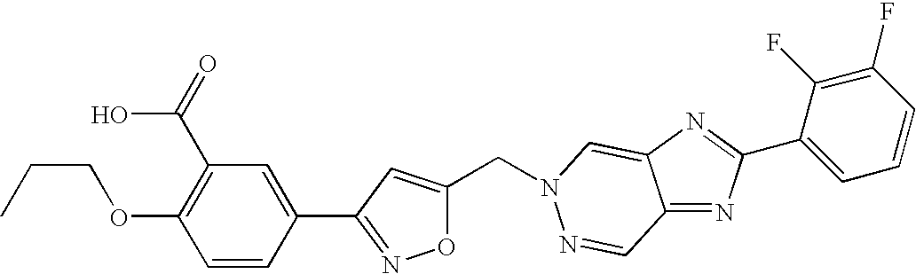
C(C1=CC(C2=CC(C(=O)O)=C(OCCC)C=C2)=NO1)N1C=C2C(=NC(C3=CC=CC(F)=C3F)=N2)C=N1
